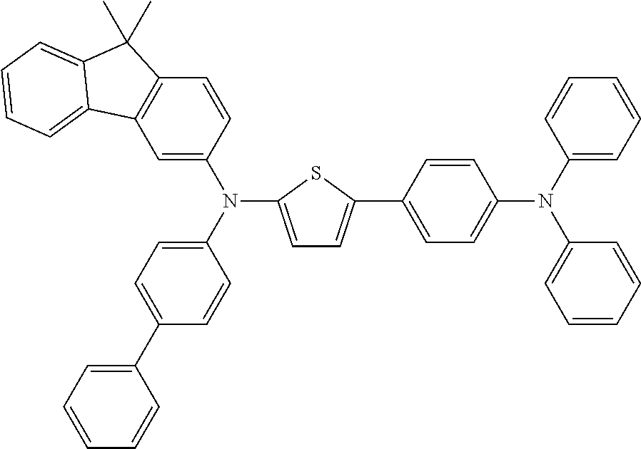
C1=C(N(C2=CC=C(C3=CC=CC=C3)C=C2)C2=CC=C(C3=CC=C(N(C4=CC=CC=C4)C4=CC=CC=C4)C=C3)S2)C=CC2=C1C1=CC=CC=C1C2(C)C
